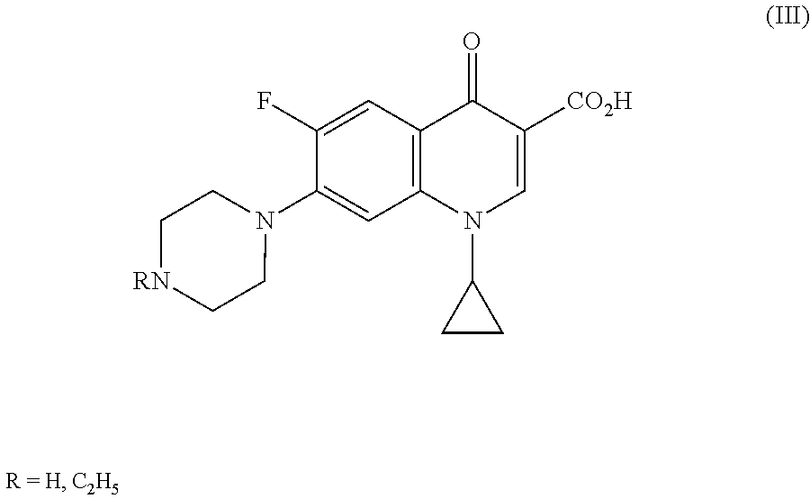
C1(F)=CC2=C(C=C1N1CC[RN]CC1)N(C1CC1)C=C([CO2H])C2=O
